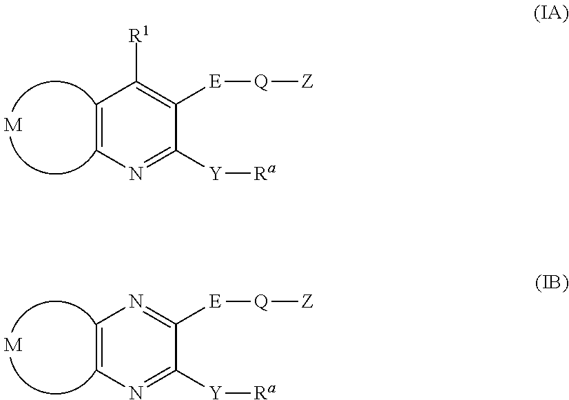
C1=CN=C([Y][Ra])C([E][Q][Z])=C1[R1].[M].C1=CN=C([Y][Ra])C([E][Q][Z])=N1.[M]
